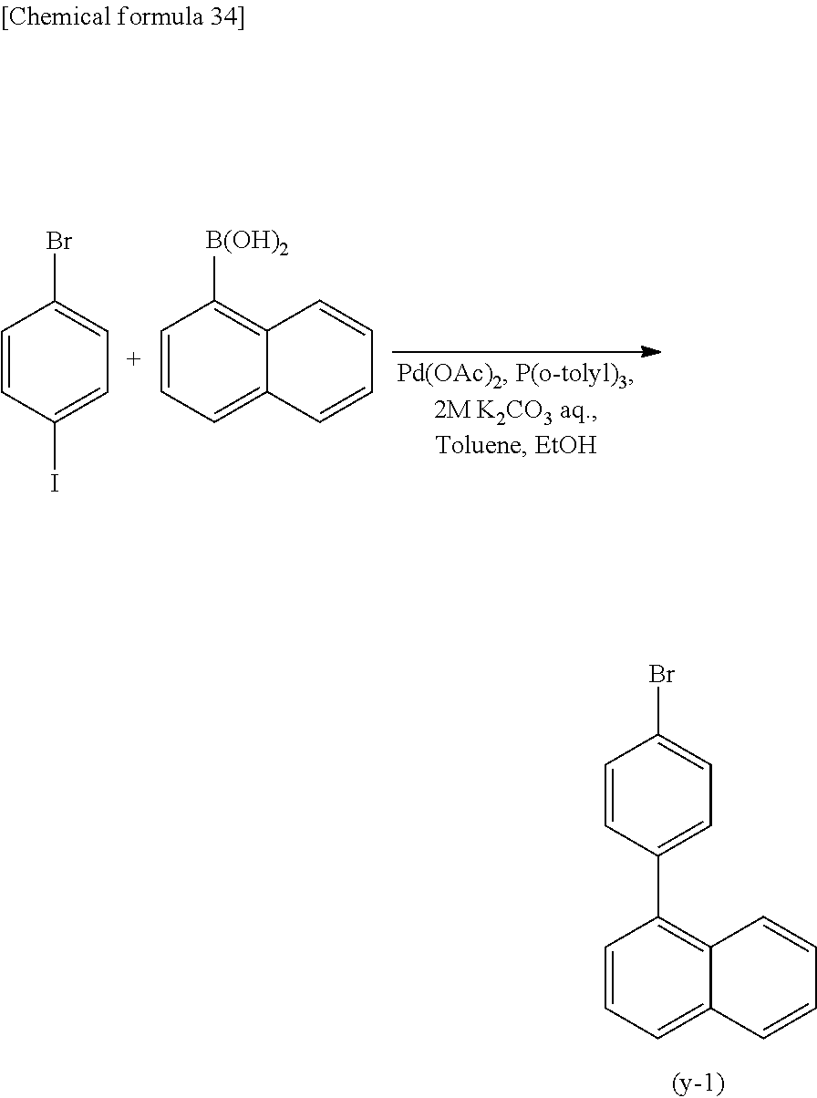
C1=CC(I)=CC=C1Br.C1=CC=C2C(=C1[B(OH)2])C=CC=C2.C1=CC=C2C(=C1C1=CC=C(Br)C=C1)C=CC=C2
